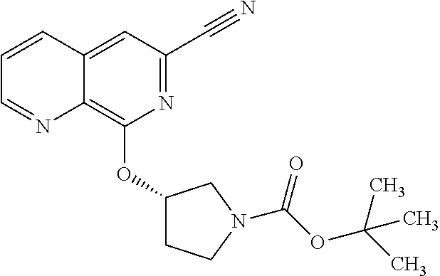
C1(OC2=C3C(=CC(C#N)=N2)C=CC=N3)CCN(C(OC(C)(C)C)=O)C1
